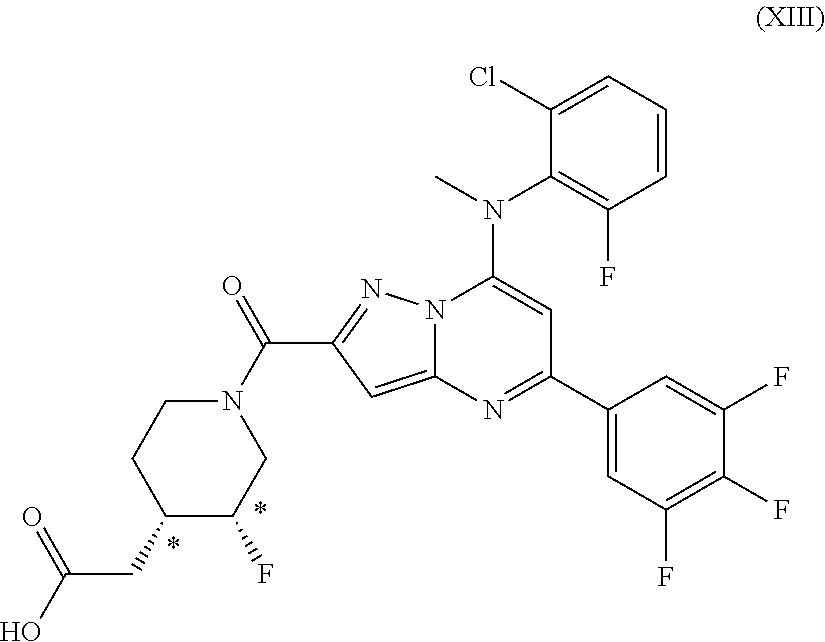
N12C(=CC(C(=O)N3CCC(CC(O)=O)C(F)C3)=N1)N=C(C1=CC(F)=C(F)C(F)=C1)C=C2N(C)C1=C(F)C=CC=C1Cl
